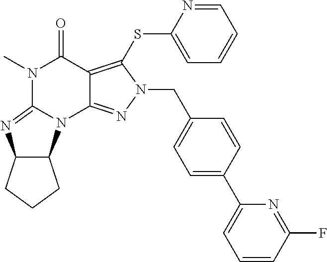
C1=CC(F)=NC(C2=CC=C(CN3C(SC4=CC=CC=N4)=C4C(=N3)N3C5C(N=C3N(C)C4=O)CCC5)C=C2)=C1
